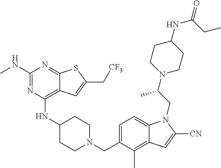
C1=C(CN2CCC(NC3=C4C(=NC(NC)=N3)SC(C[CF3])=C4)CC2)C(C)=C2C(=C1)N(CC(N1CCC(NC(CC)=O)CC1)C)C([CN])=C2
